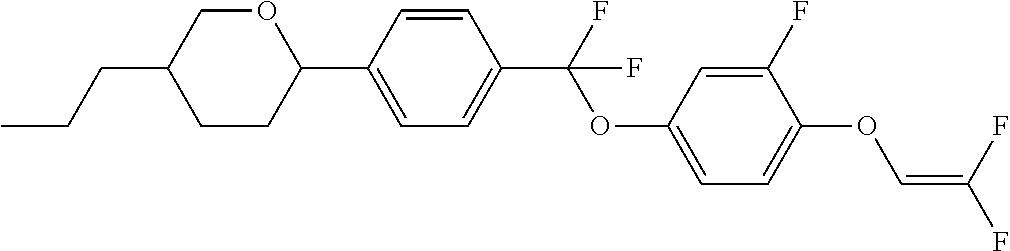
O1CC(CCC)CCC1C1=CC=C(C(F)(OC2=CC=C(OC=C(F)F)C(F)=C2)F)C=C1
